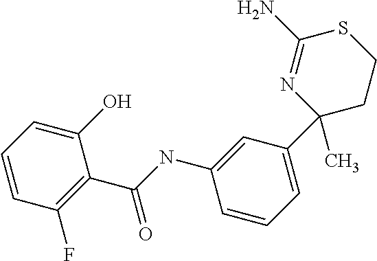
C1(O)=CC=CC(F)=C1C(=O)NC1=CC(C2(C)CCSC(N)=N2)=CC=C1
